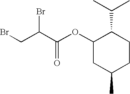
C1(OC(=O)C(Br)CBr)CC(C)CCC1C(C)C
